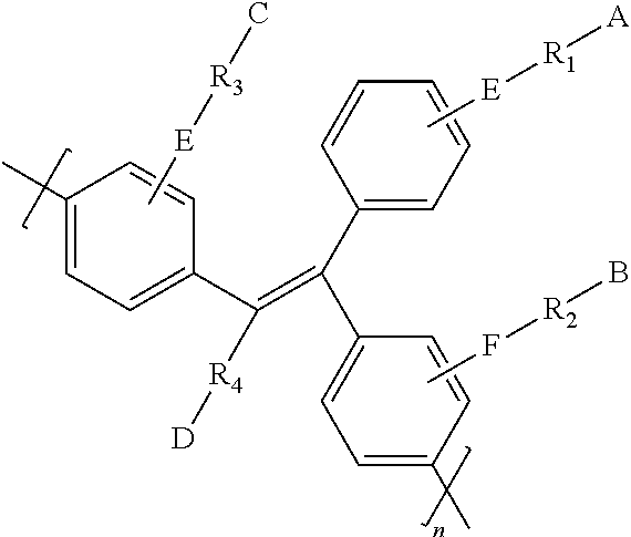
C[E][R3]C.CF[R2]B.C1(C)=CC=C(C(=C(C2=CC=CC=C2)C2=CC=C(C)C=C2)[R4][D])C=C1.C[E][R1][A]
